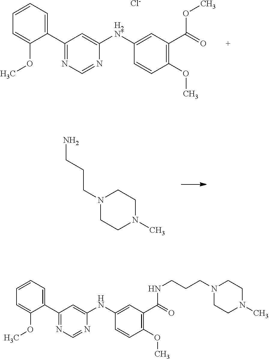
C1(C2=NC=NC([H2N+]C3=CC(C(=O)OC)=C(OC)C=C3)=C2)=CC=CC=C1OC.[Cl-].NCCCN1CCN(C)CC1.C1(C2=NC=NC(NC3=CC(C(=O)NCCCN4CCN(C)CC4)=C(OC)C=C3)=C2)=CC=CC=C1OC
